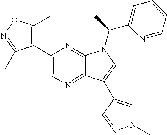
C12=NC=C(C3=C(C)ON=C3C)N=C1N(C(C1=CC=CC=N1)C)C=C2C1=CN(C)N=C1
